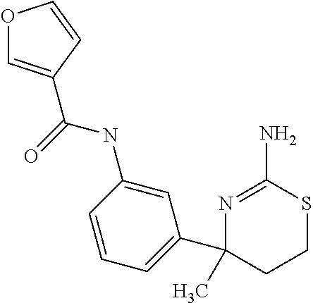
C1=CC(NC(=O)C2=COC=C2)=CC(C2(C)N=C(N)SCC2)=C1
